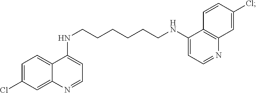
C1=C(Cl)C=C2C(=C1)C(NCCCCCCNC1=CC=NC3=C1C=CC(Cl)=C3)=CC=N2
